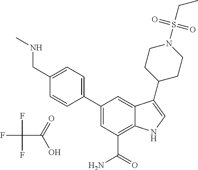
C1=C(C2=CC=C(CNC)C=C2)C=C2C(=C1C(=O)N)NC=C2C1CCN(S(CC)(=O)=O)CC1.FC(F)(F)C(=O)O
